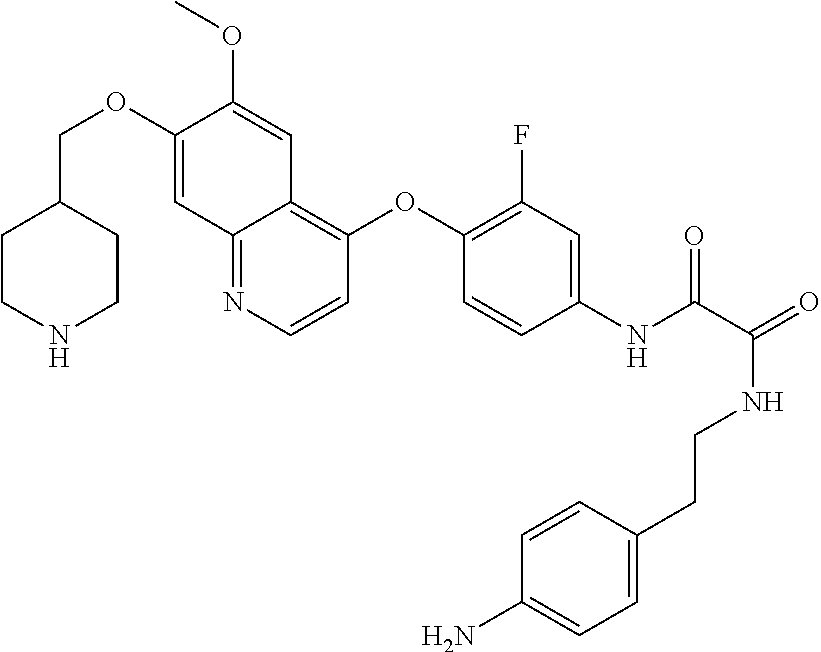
C(OC1=CC2=NC=CC(OC3=C(F)C=C(NC(=O)C(NCCC4=CC=C(N)C=C4)=O)C=C3)=C2C=C1OC)C1CCNCC1
